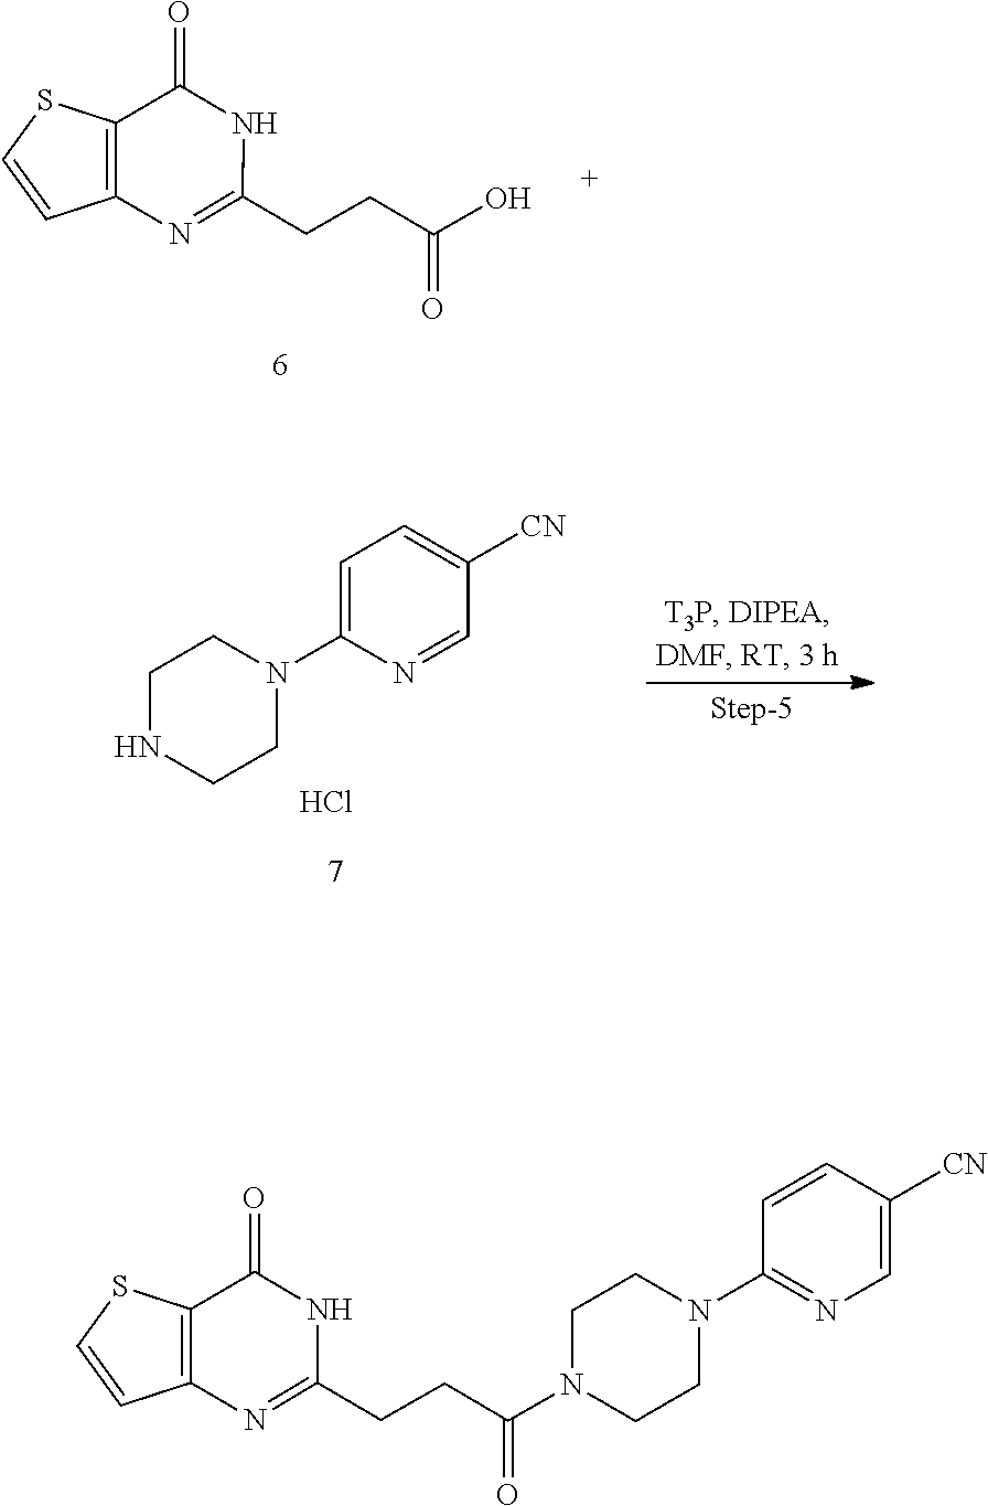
C1NCCN(C2=CC=C([CN])C=N2)C1.Cl.C1(CCC(=O)O)=NC2=C(C(=O)N1)SC=C2.C1(CCC(=O)N2CCN(C3=NC=C([CN])C=C3)CC2)=NC2=C(C(=O)N1)SC=C2
